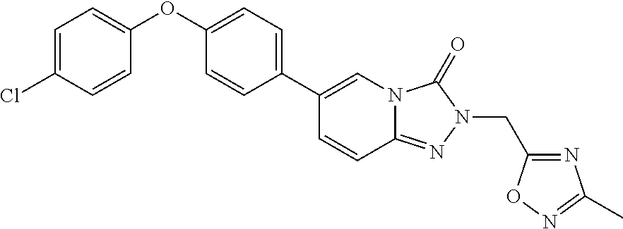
C1=C(Cl)C=CC(OC2=CC=C(C3=CN4C(=NN(CC5=NC(C)=NO5)C4=O)C=C3)C=C2)=C1
